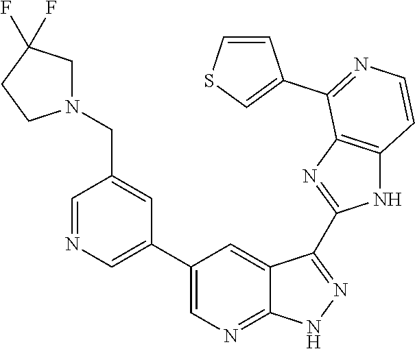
C1=NC=C(C2=CN=C3C(=C2)C(C2=NC4=C(N2)C=CN=C4C2=CSC=C2)=NN3)C=C1CN1CC(F)(F)CC1
